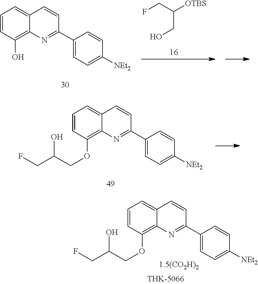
C1=CC(O)=C2C(=C1)C=CC(C1=CC=C([NEt2])C=C1)=N2.FCC([OTBS])CO.C1=CC(OCC(CF)O)=C2C(=C1)C=CC(C1=CC=C([NEt2])C=C1)=N2.C1=CC(OCC(CF)O)=C2C(=C1)C=CC(C1=CC=C([NEt2])C=C1)=N2
